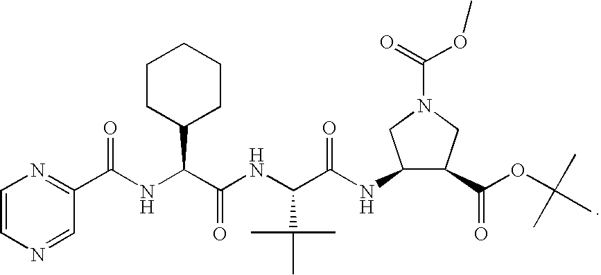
C1=CN=CC(C(NC(C(NC(C(NC2C(C(OC(C)(C)C)=O)CN(C(=O)OC)C2)=O)C(C)(C)C)=O)C2CCCCC2)=O)=N1
